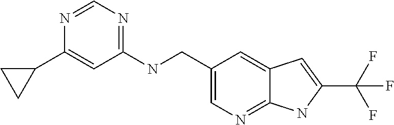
C1(NCC2=CN=C3C(=C2)C=C(C(F)(F)F)N3)=NC=NC(C2CC2)=C1
